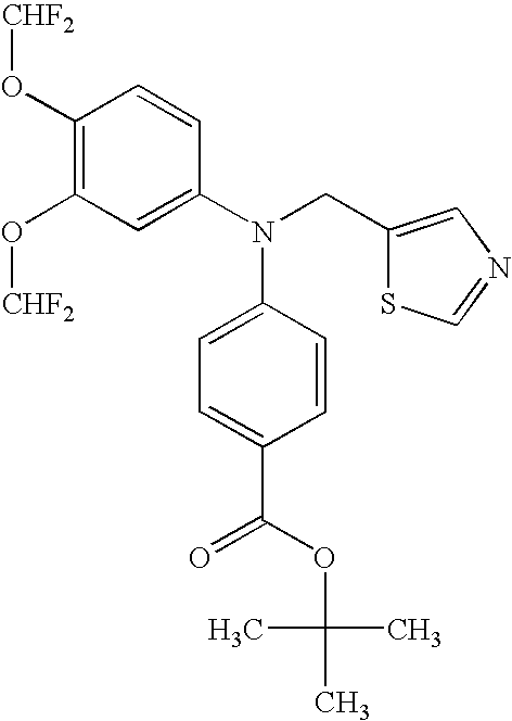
C1(O[CHF2])=C(O[CHF2])C=C(N(CC2=CN=CS2)C2=CC=C(C(OC(C)(C)C)=O)C=C2)C=C1
